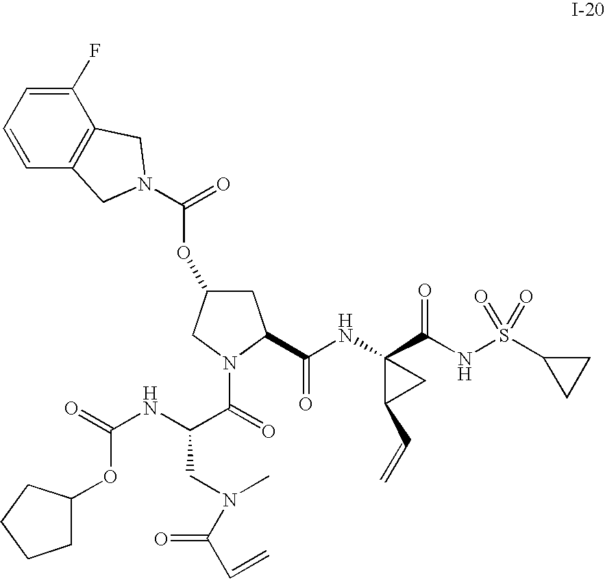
C1C(OC(=O)N2CC3=C(C(F)=CC=C3)C2)CN(C(=O)C(NC(=O)OC2CCCC2)CN(C)C(C=C)=O)C1C(NC1(C(NS(C2CC2)(=O)=O)=O)C(C=C)C1)=O
